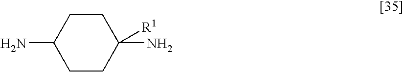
C1(N)CCC(N)([R1])CC1
